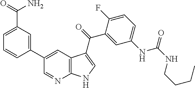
C1(C2=CC(C(=O)N)=CC=C2)=CC2=C(N=C1)NC=C2C(C1=CC(NC(=O)NCCCC)=CC=C1F)=O
